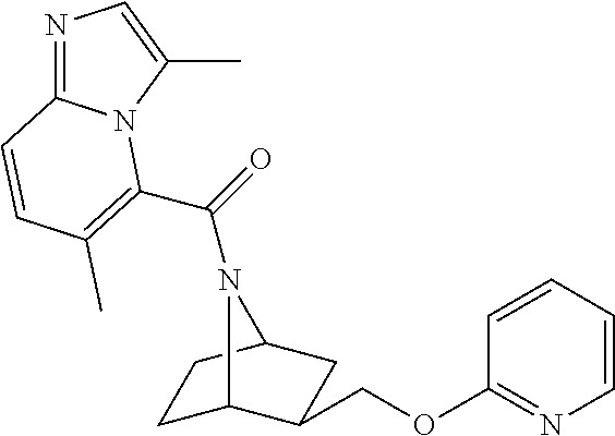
C1C2C(COC3=NC=CC=C3)CC(C1)N2C(=O)C1=C(C)C=CC2=NC=C(C)N21
